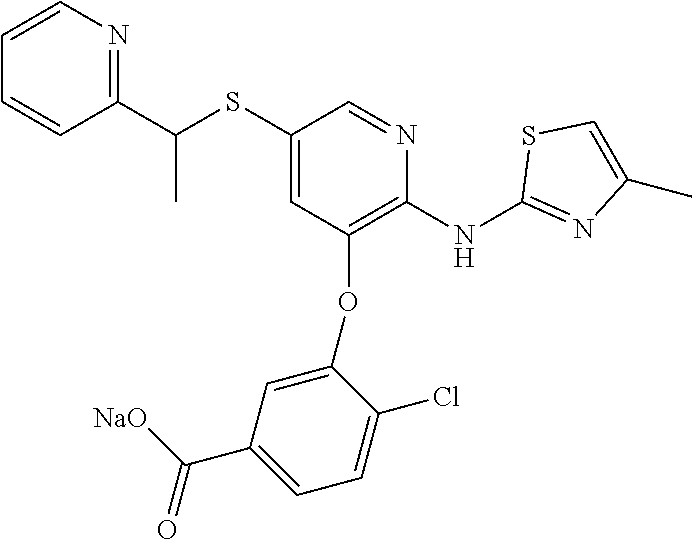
C1(SC(C2=NC=CC=C2)C)=CC(OC2=CC(C([NaO])=O)=CC=C2Cl)=C(NC2=NC(C)=CS2)N=C1
